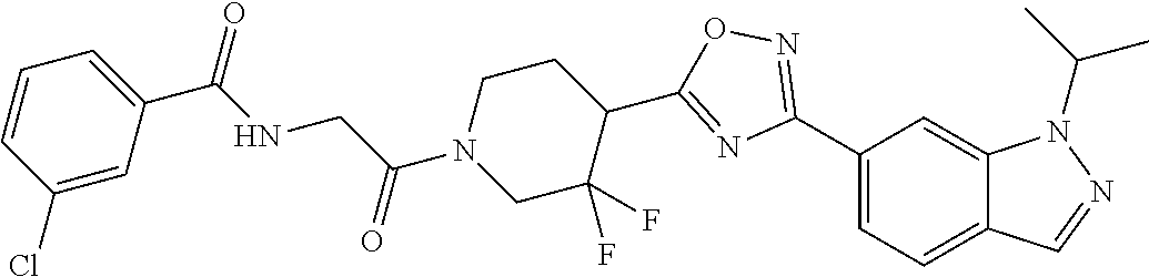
C1(C2=NOC(C3CCN(C(CNC(C4=CC=CC(Cl)=C4)=O)=O)CC3(F)F)=N2)=CC=C2C(=C1)N(C(C)C)N=C2
